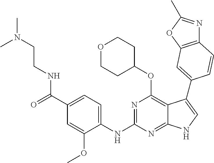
C1(C(=O)NCCN(C)C)=CC=C(NC2=NC(OC3CCOCC3)=C3C(=N2)NC=C3C2=CC3=C(N=C(C)O3)C=C2)C(OC)=C1
